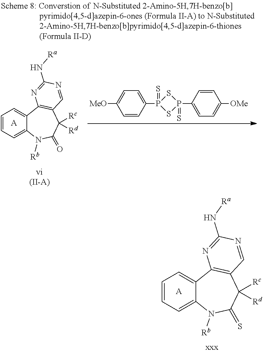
C1=CC=C2C(=C1)C1=C(C([Rc])([Rd])C(=S)N2[Rb])C=NC(N[Ra])=N1.[A].P1(C2=CC=C([OMe])C=C2)(=S)SP(C2=CC=C([MeO])C=C2)(=S)S1.C1=CC=C2C(=C1)C1=C(C([Rc])([Rd])C(=O)N2[Rb])C=NC(N[Ra])=N1.[A]
